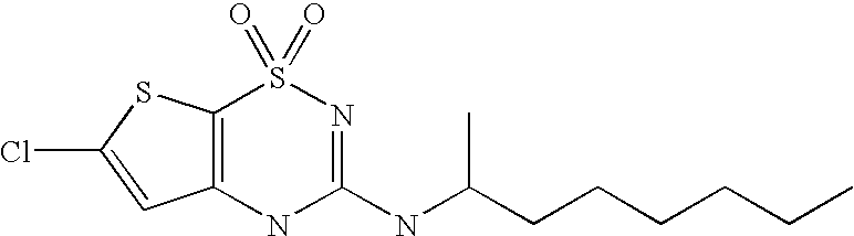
C12=C(SC(Cl)=C1)S(=O)(=O)N=C(NC(CCCCCC)C)N2
